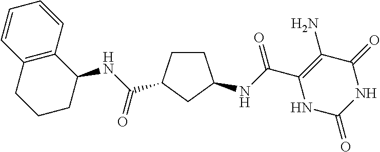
C(C1=C(N)C(=O)NC(=O)N1)(=O)NC1CCC(C(NC2C3=C(CCC2)C=CC=C3)=O)C1
